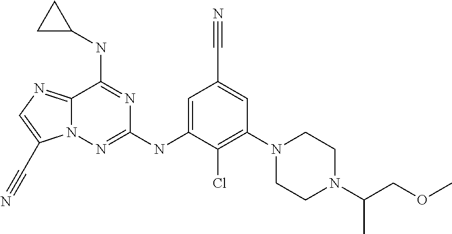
C12=NC=C(C#N)N1N=C(NC1=CC(C#N)=CC(N3CCN(C(COC)C)CC3)=C1Cl)N=C2NC1CC1
